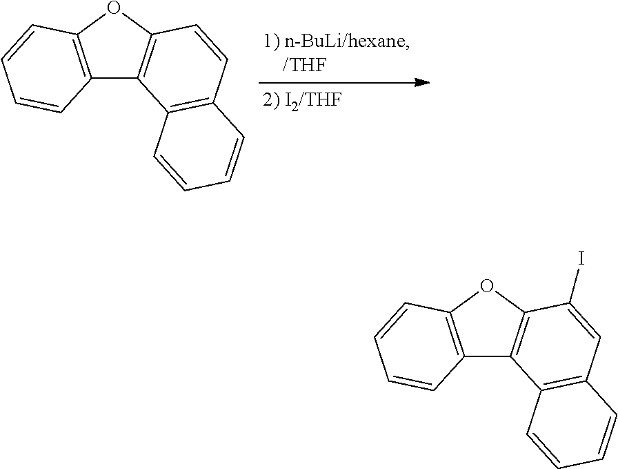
C12=C(OC3=C1C1=C(C=C3)C=CC=C1)C=CC=C2.C12=C(OC3=C1C1=C(C=C3I)C=CC=C1)C=CC=C2
